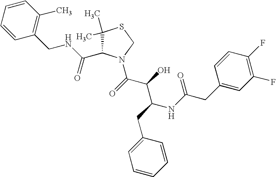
C1(C)(C)C(C(NCC2=C(C)C=CC=C2)=O)N(C(C(C(NC(CC2=CC(F)=C(F)C=C2)=O)CC2=CC=CC=C2)O)=O)CS1
